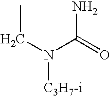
C(N(C(=O)N)[C3H7-i])C
